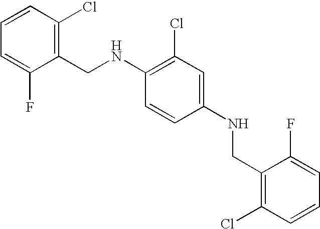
C1=C(F)C(CNC2=C(Cl)C=C(NCC3=C(Cl)C=CC=C3F)C=C2)=C(Cl)C=C1
